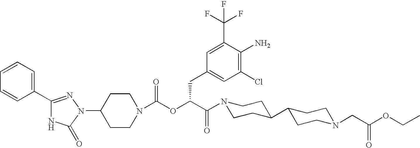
C1(N2C(=O)NC(C3=CC=CC=C3)=N2)CCN(C(OC(C(N2CCC(C3CCN(CC(OCC)=O)CC3)CC2)=O)CC2=CC(Cl)=C(N)C(C(F)(F)F)=C2)=O)CC1
